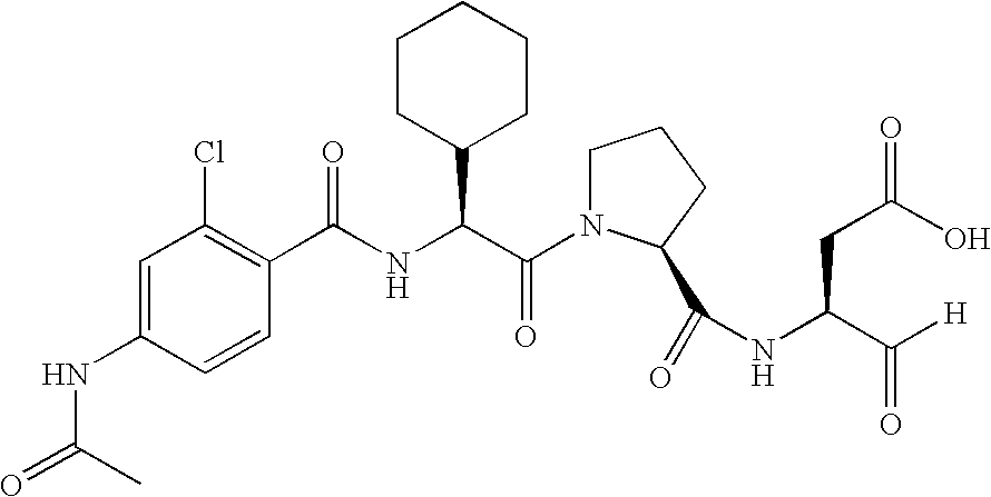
C1=CC(NC(=O)C)=CC(Cl)=C1C(NC(C(N1CCCC1C(=O)NC(CC(O)=O)C([H])=O)=O)C1CCCCC1)=O
